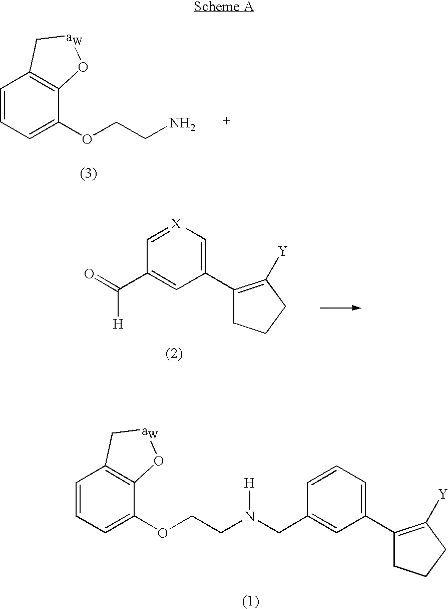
C1=CC=C(OCCN)C2=C1C[aW]O2.C([H])(=O)C1=CC(C2=C([Y])CCC2)=C[X]=C1.C1=CC=C(OCCN(CC2=CC(C3=C([Y])CCC3)=CC=C2)[H])C2=C1C[aW]O2
